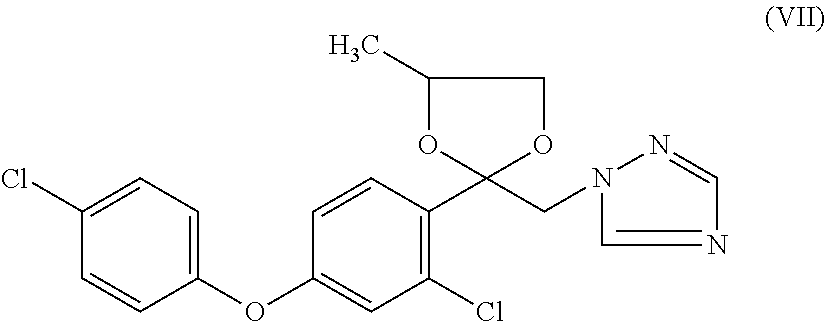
C1(Cl)=CC=C(OC2=CC(Cl)=C(C3(CN4C=NC=N4)OC(C)CO3)C=C2)C=C1
